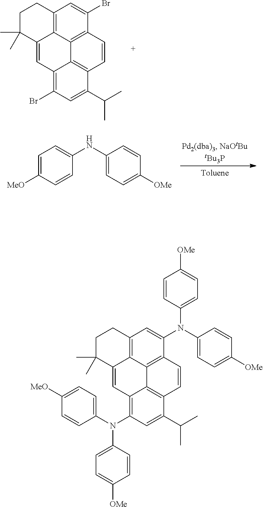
C1C(C)(C)C2=CC3=C(Br)C=C(C(C)C)C4=C3C3=C(C(Br)=CC(=C23)C1)C=C4.C1=C([MeO])C=CC(NC2=CC=C([OMe])C=C2)=C1.C1C(C)(C)C2=CC3=C(N(C4=CC=C([OMe])C=C4)C4=CC=C([MeO])C=C4)C=C(C(C)C)C4=C3C3=C(C(N(C5=CC=C([OMe])C=C5)C5=CC=C([OMe])C=C5)=CC(=C23)C1)C=C4
